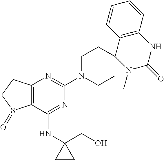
C12=C(C(NC3(CO)CC3)=NC(N3CCC4(CC3)N(C)C(=O)NC3=C4C=CC=C3)=N1)S(=O)CC2
